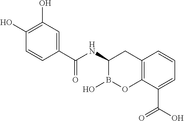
C1(C(NC2CC3=C(OB2O)C(C(O)=O)=CC=C3)=O)=CC(O)=C(O)C=C1
